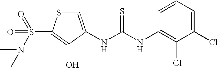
C1=C(NC(=S)NC2=C(Cl)C(Cl)=CC=C2)C(O)=C(S(=O)(=O)N(C)C)S1
